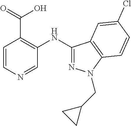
C1=CN=CC(NC2=NN(CC3CC3)C3=C2C=C(Cl)C=C3)=C1C(=O)O
